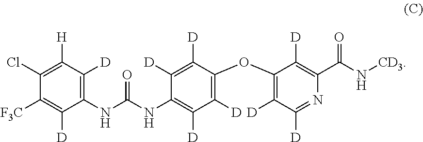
C1(NC(NC2=C([D])C([D])=C(OC3=C([D])C([D])=NC(C(=O)N[CD3])=C3[D])C([D])=C2[D])=O)=C([D])C([H])=C(Cl)C([F3C])=C1[D]
